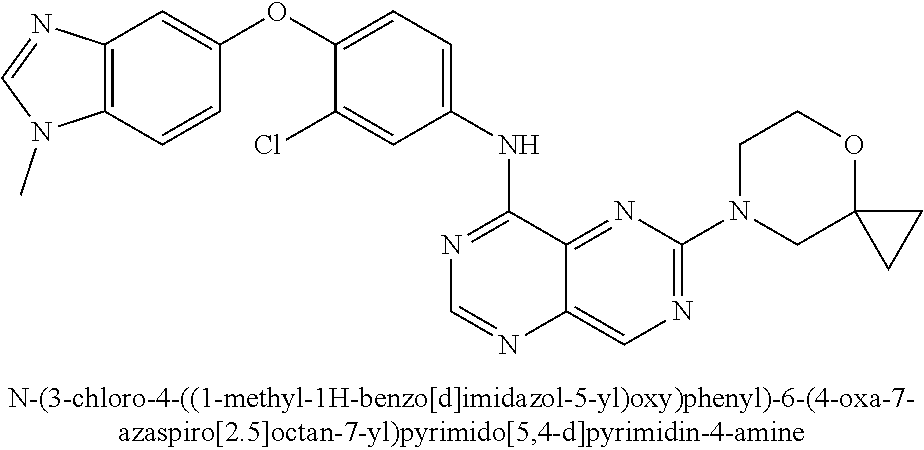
C1(OC2=CC=C(NC3=NC=NC4=CN=C(N5CC6(OCC5)CC6)N=C34)C=C2Cl)=CC2=C(C=C1)N(C)C=N2
